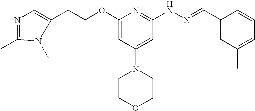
C1(CCOC2=CC(N3CCOCC3)=CC(NN=CC3=CC(C)=CC=C3)=N2)=CN=C(C)N1C
